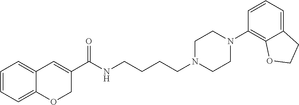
C1=CC=C2C(=C1)C=C(C(NCCCCN1CCN(C3=C4C(=CC=C3)CCO4)CC1)=O)CO2
